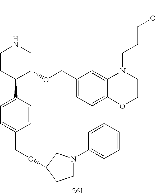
C1CC(C2=CC=C(COC3CN(C4=CC=CC=C4)CC3)C=C2)C(OCC2=CC=C3C(=C2)N(CCCOC)CCO3)CN1
